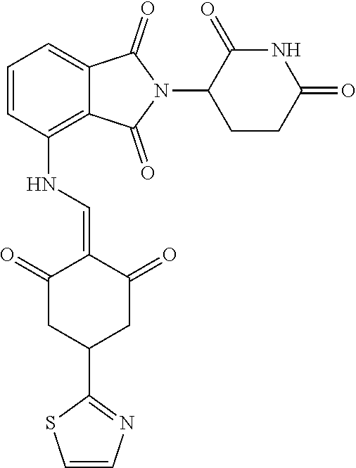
N(C1=C2C(=CC=C1)C(=O)N(C1CCC(=O)NC1=O)C2=O)C=C1C(=O)CC(C2=NC=CS2)CC1=O
